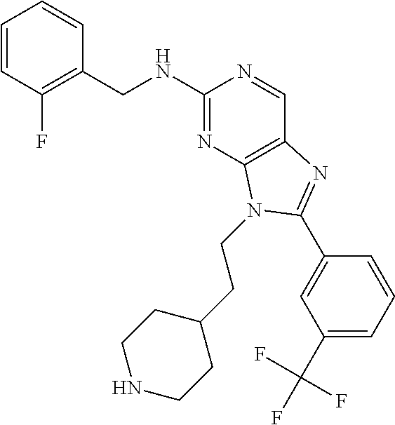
C1=CC(F)=C(CNC2=NC3=C(C=N2)N=C(C2=CC(C(F)(F)F)=CC=C2)N3CCC2CCNCC2)C=C1
